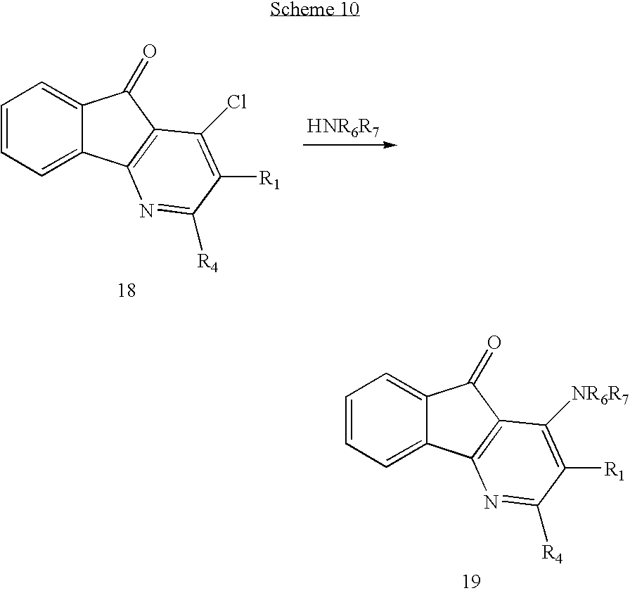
C1=CC=C2C(=C1)C(=O)C1=C2N=C([R4])C([R1])=C1Cl.C1=CC=C2C(=C1)C(=O)C1=C2N=C([R4])C([R1])=C1[NR6R7]
